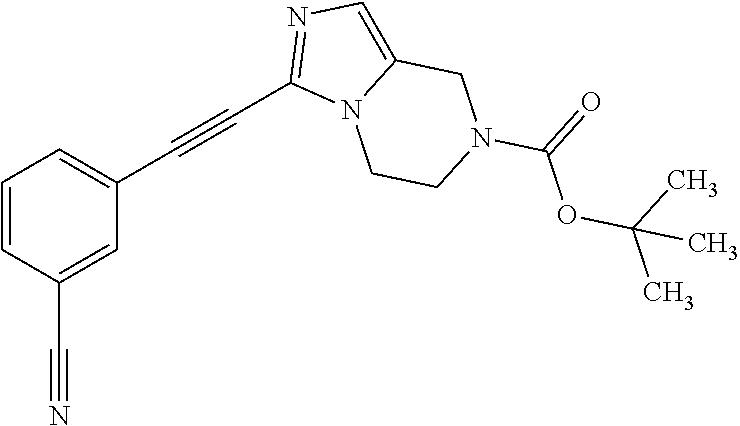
C1=CC(C#N)=CC(C#CC2=NC=C3N2CCN(C(=O)OC(C)(C)C)C3)=C1
